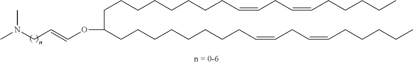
C(CCCCCCCCC=CCC=CCCCCC)(CCCCCCCCC=CCC=CCCCCC)OC=CCN(C)C
